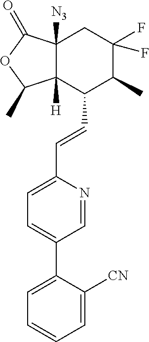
C1(C=CC2=CC=C(C3=CC=CC=C3[CN])C=N2)C2([H])C([N3])(CC(F)(F)C1C)C(=O)OC2C
